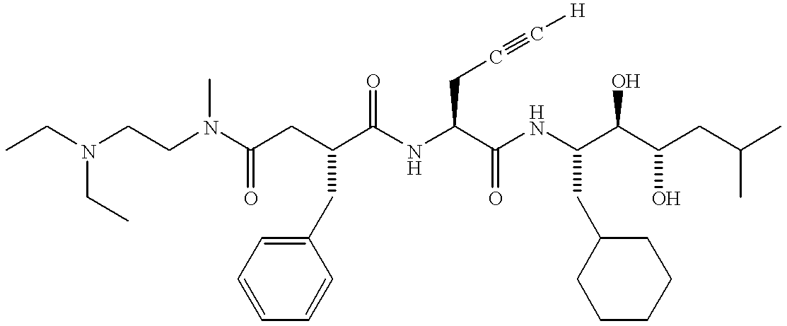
CCN(CCN(C(CC(C(NC(C(NC(C(C(CC(C)C)O)O)CC1CCCCC1)=O)CC#C[H])=O)CC1=CC=CC=C1)=O)C)CC
